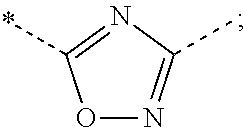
O1N=C(C)N=C1*
